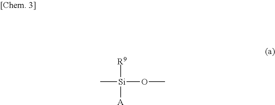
C[Si](OC)([R9])[A]
